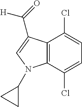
C12=C(C(Cl)=CC=C1Cl)N(C1CC1)C=C2C(=O)[H]
